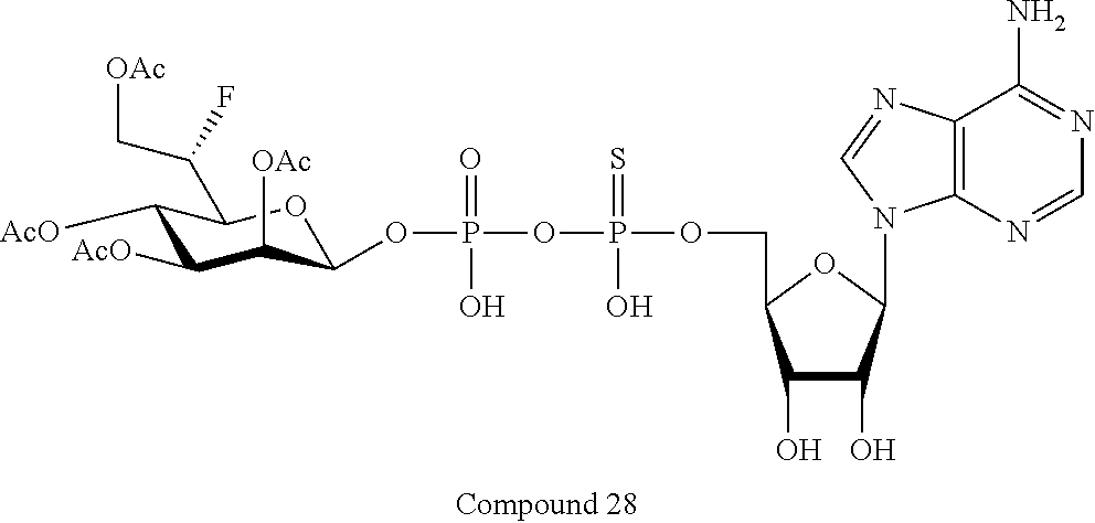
C1([AcO])C([AcO])C([OAc])C(OP(=O)(O)OP(=S)(O)OCC2C(O)C(O)C(N3C4=C(N=C3)C(N)=NC=N4)O2)OC1C(C[OAc])F
